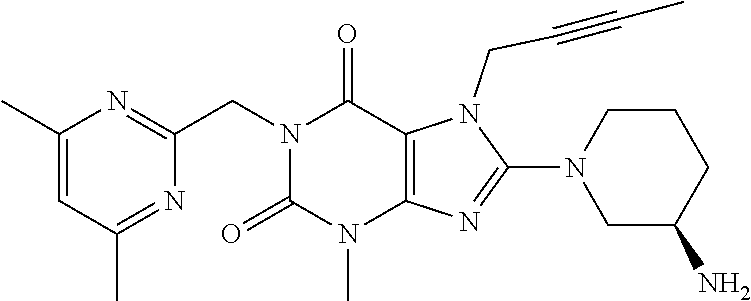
N1(CC2=NC(C)=CC(C)=N2)C(=O)N(C)C2=C(C1=O)N(CC#CC)C(N1CC(N)CCC1)=N2
